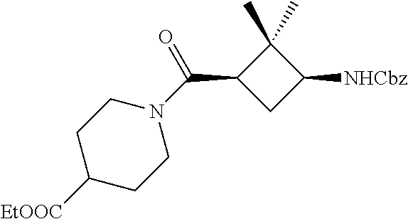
C1(C(=O)N2CCC([EtOOC])CC2)CC([NHCbz])C1(C)C
